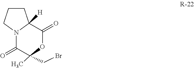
C1CCN2C1([H])C(=O)OC(C)(CBr)C2=O
